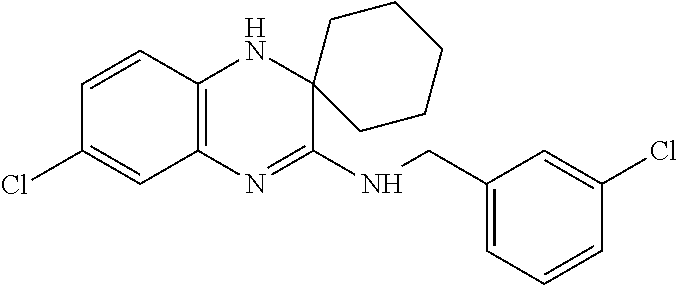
C1=CC2=C(C=C1Cl)N=C(NCC1=CC=CC(Cl)=C1)C1(N2)CCCCC1
